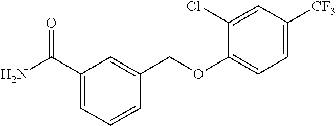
C1(Cl)=CC([CF3])=CC=C1OCC1=CC(C(N)=O)=CC=C1
